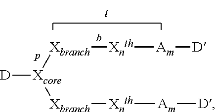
[D][Xcore]([Xbranch][Xnth][Am][D])[Xbranch][Xnth][Am][D]
